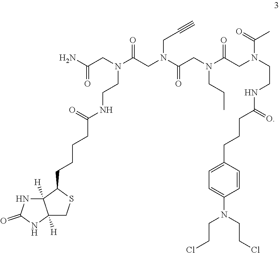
N(C(CN(C(CN(C(CN(CCNC(CCCC1=CC=C(N(CCCl)CCCl)C=C1)=O)C(=O)C)=O)CCC)=O)CC#C)=O)(CC(N)=O)CCNC(CCCCC1C2([H])C([H])(CS1)NC(=O)N2)=O
